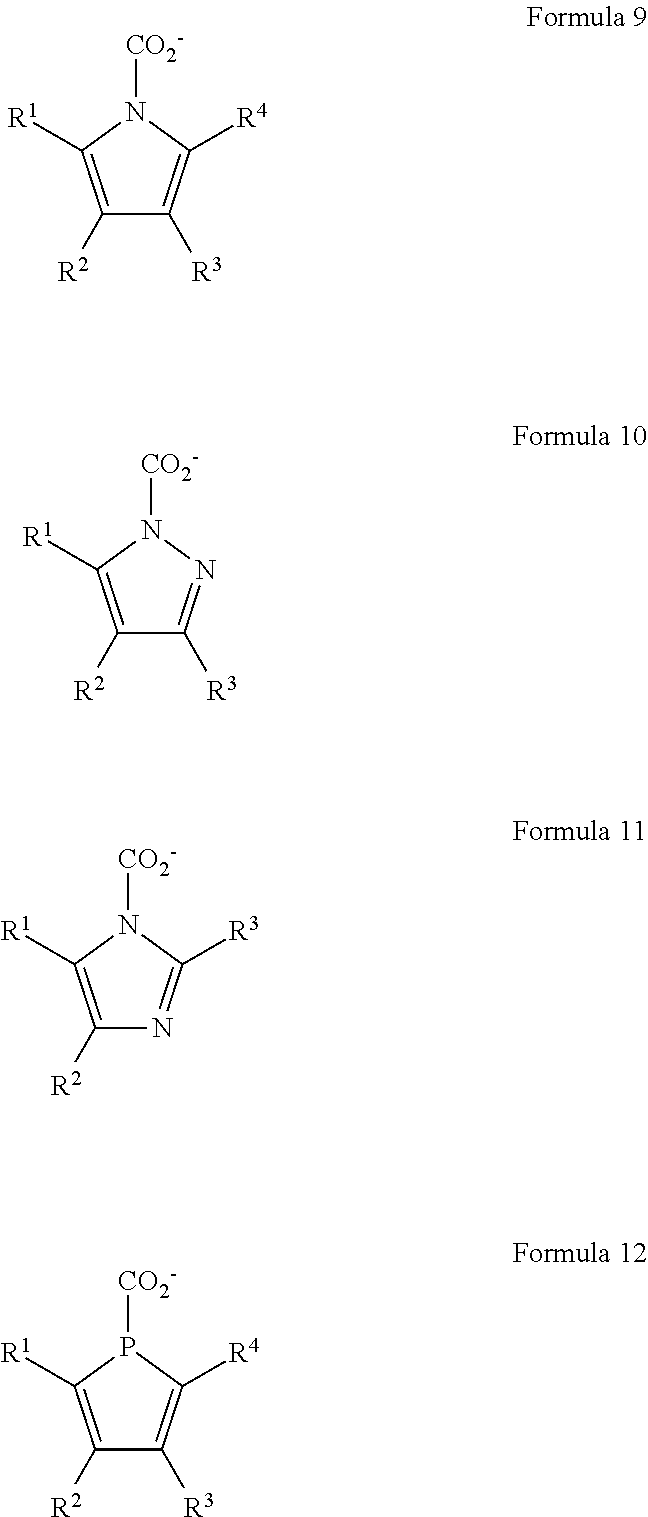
C1([R2])=C([R1])N([CO2-])C([R4])=C1[R3].C1([R2])=C([R1])N([CO2-])N=C1[R3].C1([R2])=C([R1])N([CO2-])C([R3])=N1.C1([R2])=C([R1])P([CO2-])C([R4])=C1[R3]
